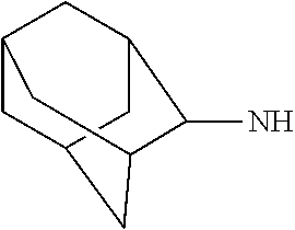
C1C2CC3C(N)C(CC1C3)C2
